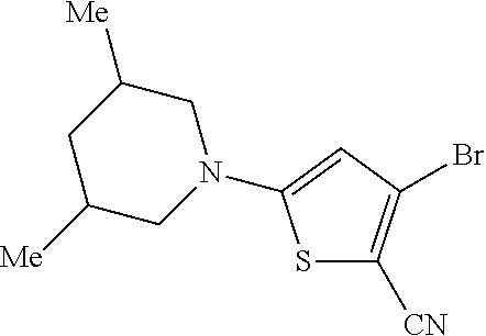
S1C([CN])=C(Br)C=C1N1CC([Me])CC([Me])C1
